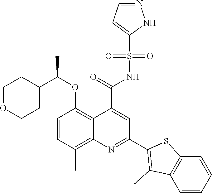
C1=CC(C)=C2C(=C1OC(C1CCOCC1)C)C(C(=O)NS(C1=CC=NN1)(=O)=O)=CC(C1=C(C)C3=C(S1)C=CC=C3)=N2
